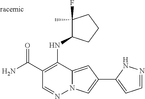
O=C(C1=C(NC2C(F)(C)CCC2)C2=CC(C3=CC=NN3)=CN2N=C1)N
